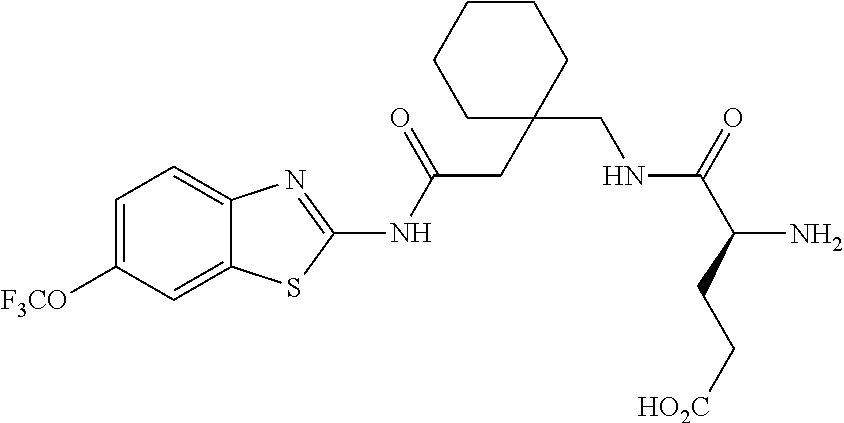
C1=C([F3CO])C=C2C(=C1)N=C(NC(CC1(CNC(C(CC[HO2C])N)=O)CCCCC1)=O)S2
